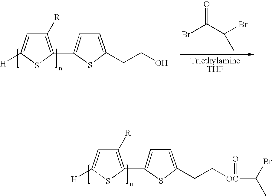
C1([R])=C(C2=CC=C(CC[OC](C(Br)C)=O)S2)SC([H])=C1.C1([R])=C(C2=CC=C(CCO)S2)SC([H])=C1.O=C(C(Br)C)Br
